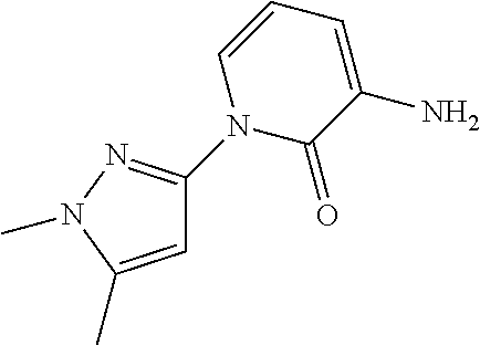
C1=C(C)N(C)N=C1N1C(=O)C(N)=CC=C1
